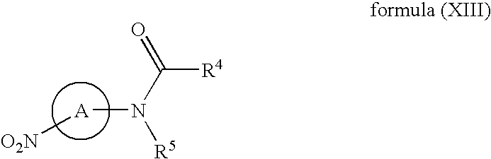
[O2N][A]N(C(=O)[R4])[R5]
